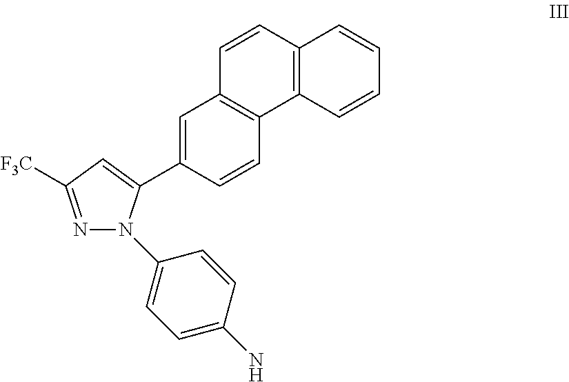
C12=C(C=CC=C1)C1=C(C=C2)C=C(C2=CC([F3C])=NN2C2=CC=C(N)C=C2)C=C1
